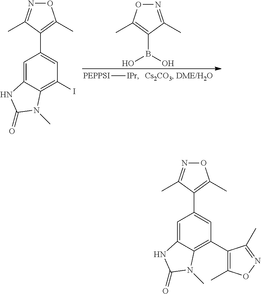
C1(B(O)O)=C(C)ON=C1C.[PEPPSI][IPr].O1N=C(C)C(C2=CC(I)=C3C(=C2)NC(=O)N3C)=C1C.O1N=C(C)C(C2=CC(C3=C(C)ON=C3C)=C3C(=C2)NC(=O)N3C)=C1C
